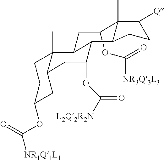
C1(OC([NR3Q3L3])=O)C2(C)C([Q])CCC2C2C(OC([L2Q2R2N])=O)CC3CC(OC([NR1Q1L1])=O)CCC3(C)C2C1
